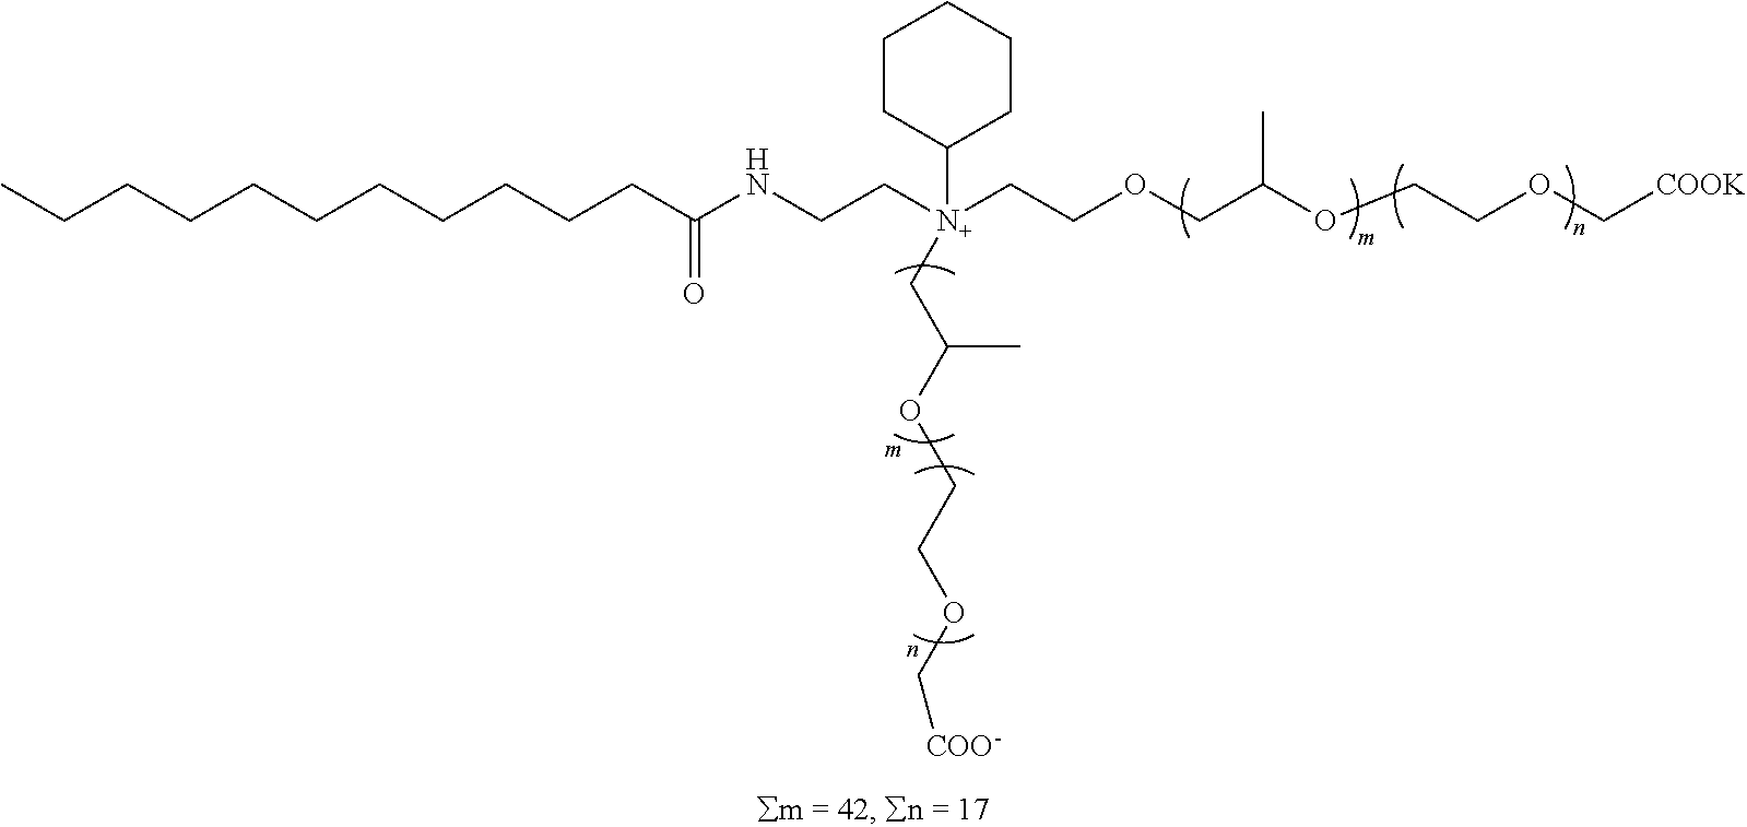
C(CCCCCCCC(NCC[N+](CCOCC(OCCOC[COOK])C)(CC(OCCOC[COO-])C)C1CCCCC1)=O)CCC
